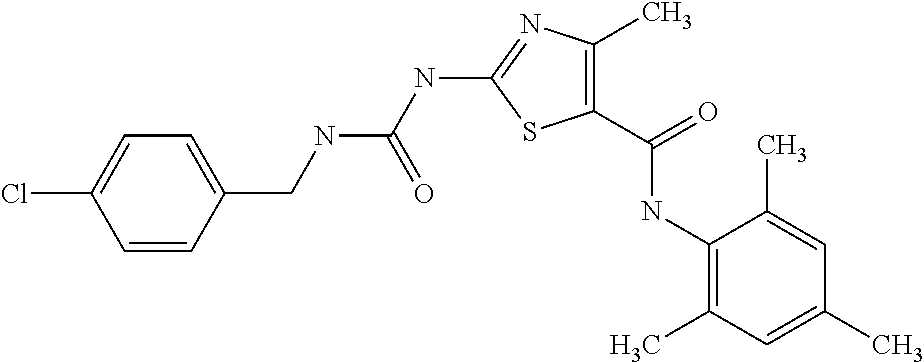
C1(C(=O)NC2=C(C)C=C(C)C=C2C)=C(C)N=C(NC(NCC2=CC=C(Cl)C=C2)=O)S1
